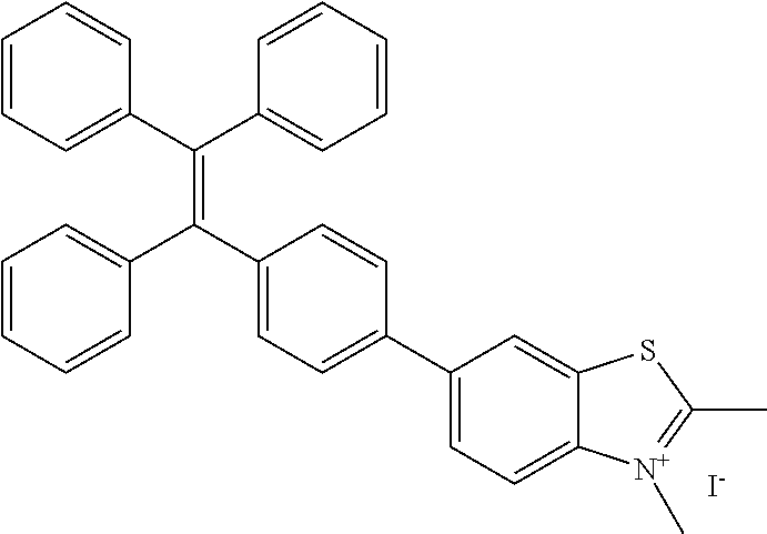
C1=CC=C(C(C2=CC=CC=C2)=C(C2=CC=C(C3=CC=C4C(=C3)SC(C)=[N+]4C)C=C2)C2=CC=CC=C2)C=C1.[I-]
